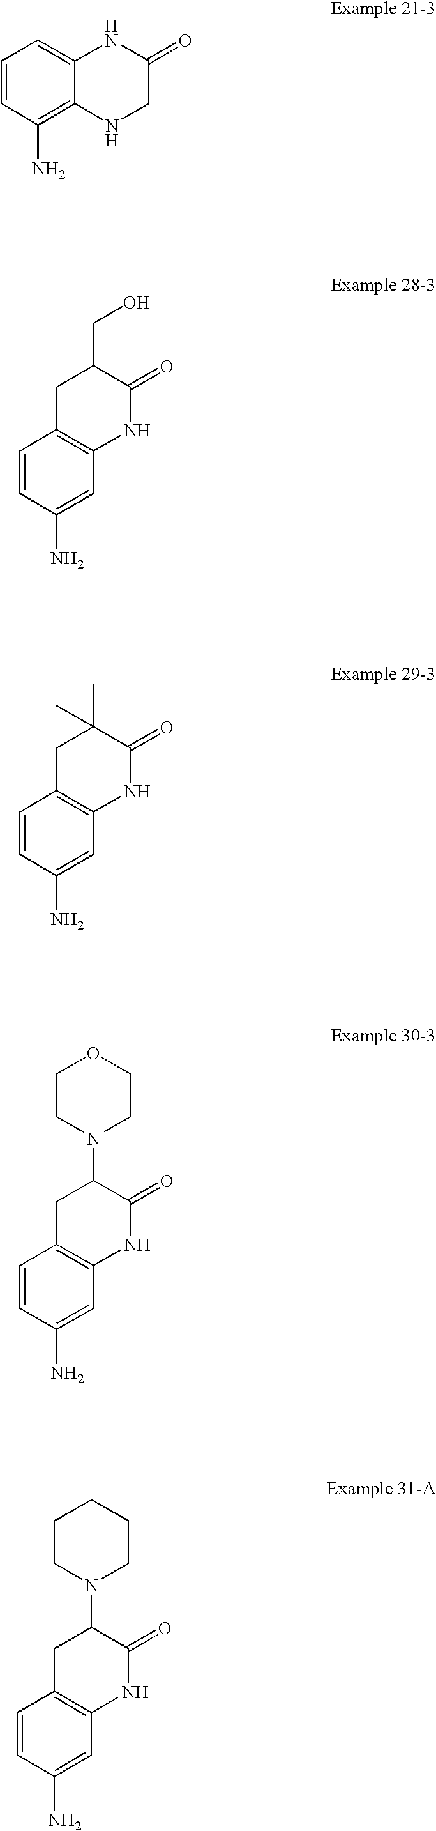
C1=C2C(=C(N)C=C1)NCC(=O)N2.C12=C(C=C(N)C=C1)NC(=O)C(CO)C2.C12=C(C=C(N)C=C1)NC(=O)C(C)(C)C2.C12=C(C=C(N)C=C1)NC(=O)C(N1CCOCC1)C2.C12=C(C=C(N)C=C1)NC(=O)C(N1CCCCC1)C2
